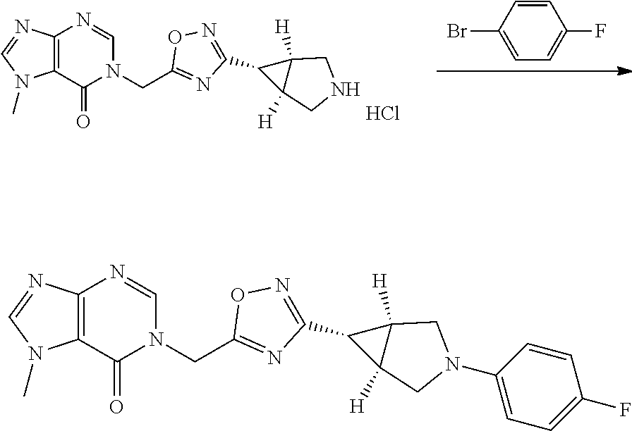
C1=CC(Br)=CC=C1F.C12([H])C(C3=NOC(CN4C(=O)C5=C(N=CN5C)N=C4)=N3)C1([H])CNC2.Cl.C12([H])C(C3=NOC(CN4C(=O)C5=C(N=CN5C)N=C4)=N3)C1([H])CN(C1=CC=C(F)C=C1)C2
